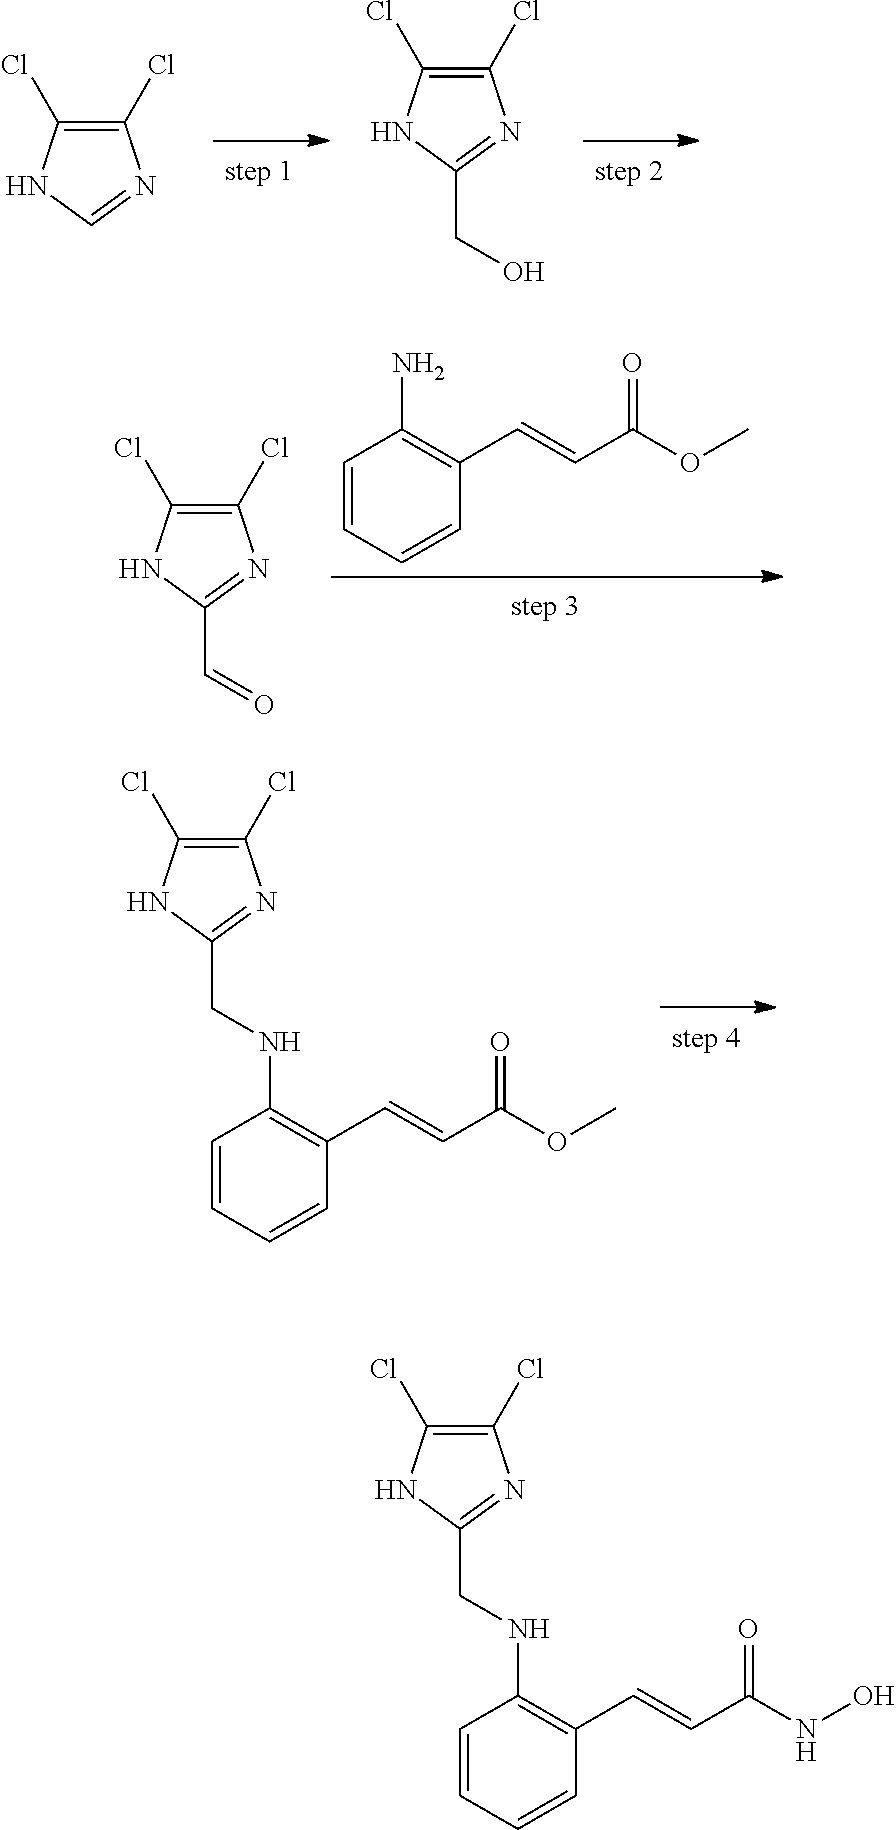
C1=CC=CC(C=CC(OC)=O)=C1N.C1(Cl)=C(Cl)NC(C=O)=N1.C1(Cl)=C(Cl)NC(CNC2=C(C=CC(OC)=O)C=CC=C2)=N1.C1(Cl)=C(Cl)NC=N1.C1(Cl)=C(Cl)NC(CO)=N1.C1(Cl)=C(Cl)NC(CNC2=C(C=CC(NO)=O)C=CC=C2)=N1
